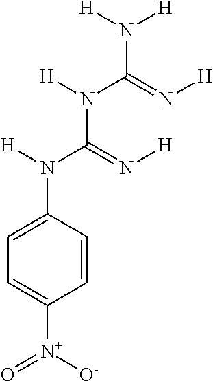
C1=CC(N([H])C(=N[H])N(C(=N[H])N([H])[H])[H])=CC=C1[N+](=O)[O-]
